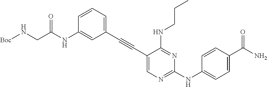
C1=C(NC(CN[Boc])=O)C=CC=C1C#CC1=CN=C(NC2=CC=C(C(N)=O)C=C2)N=C1NCCC
